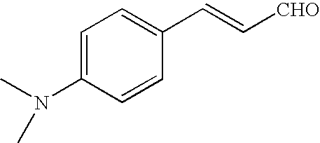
C1=C(N(C)C)C=CC(C=C[CHO])=C1
